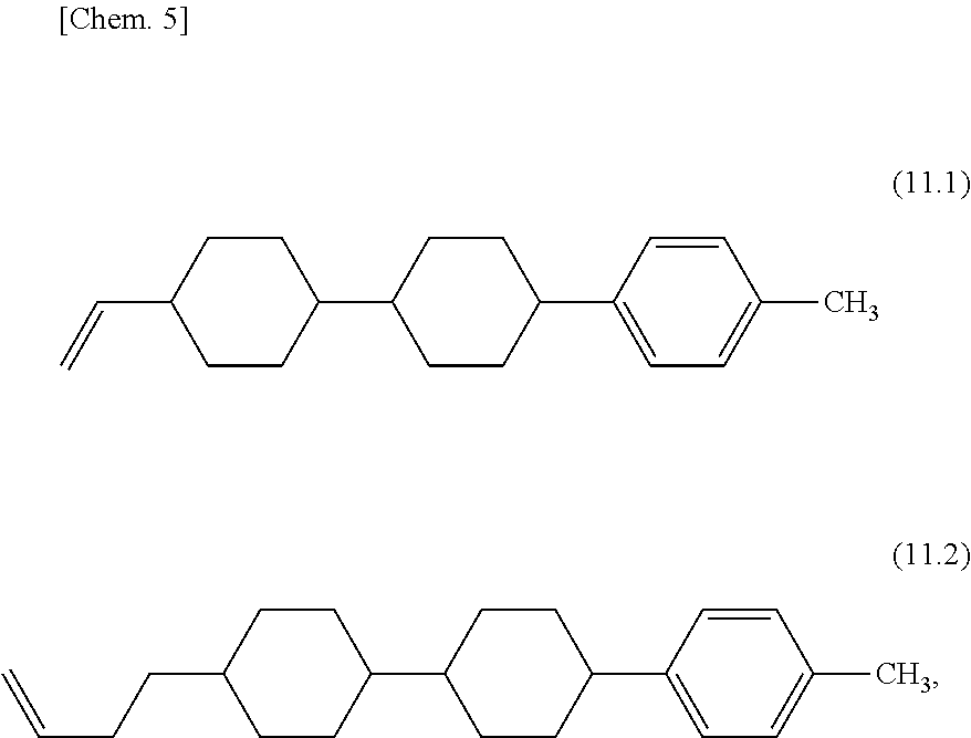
C1CC(C=C)CCC1C1CCC(C2=CC=C(C)C=C2)CC1.C1CC(CCC=C)CCC1C1CCC(C2=CC=C(C)C=C2)CC1
